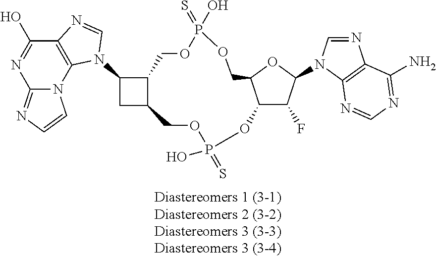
OC1=NC2=NC=CN2C2=C1N=CN2C1CC2C1COP(=S)(O)OCC1C(C(F)C(N3C=NC4=C3N=CN=C4N)O1)OP(O)(=S)OC2
